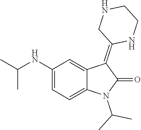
C1(NC(C)C)=CC=C2C(=C1)C(=C1NCCNC1)C(=O)N2C(C)C
